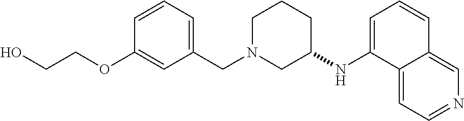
C1=CC=C(CN2CCCC(NC3=CC=CC4=CN=CC=C34)C2)C=C1OCCO
